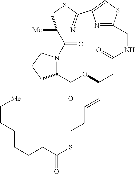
N12C(C(=O)OC(C=CCCSC(CCCCCC[Me])=O)CC(=O)NCC3=NC(=CS3)C3=NC([Me])(C1=O)CS3)CCC2
